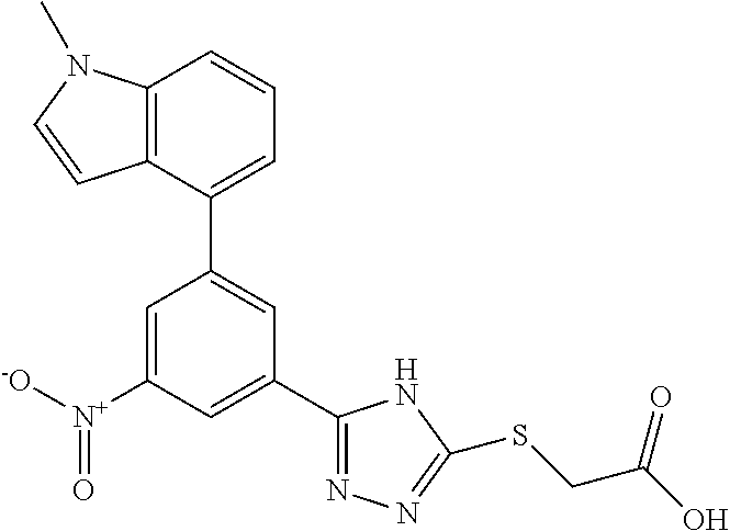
C1(C2=CC(C3=NN=C(SCC(O)=O)N3)=CC([N+]([-O])=O)=C2)=CC=CC2=C1C=CN2C
